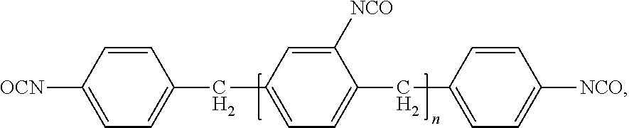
C1([OCN])=CC=C(CC2=CC=C(CC3=CC=C([NCO])C=C3)C([NCO])=C2)C=C1
